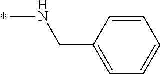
N(C)CC1=CC=CC=C1
